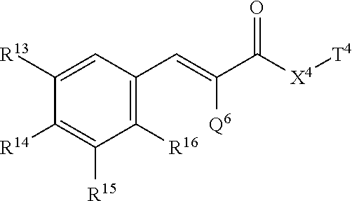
C1=C([R13])C([R14])=C([R15])C([R16])=C1C=C([Q6])C(=O)[X4][T4]
